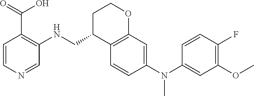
C1(F)=C(OC)C=C(N(C2=CC3=C(C=C2)C(CNC2=C(C(=O)O)C=CN=C2)CCO3)C)C=C1
